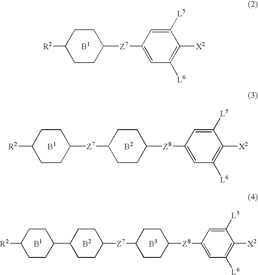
[R2]C1CCC([Z7]C2=CC([L6])=C([X2])C([L5])=C2)CC1.[B1].[R2]C1CCC([Z7]C2CCC([Z8]C3=CC([L6])=C([X2])C([L5])=C3)CC2)CC1.[B1].[B2].C1CC([R2])CCC1C1CCC([Z7]C2CCC([Z8]C3=CC([L6])=C([X2])C([L5])=C3)CC2)CC1.[B1].[B2]
